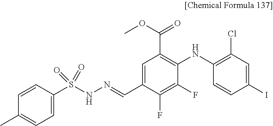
N(=CC1=CC(C(OC)=O)=C(NC2=C(Cl)C=C(I)C=C2)C(F)=C1F)NS(C1=CC=C(C)C=C1)(=O)=O
